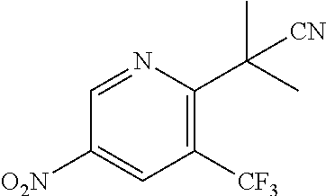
[O2N]C1=CC([CF3])=C(C(C)([CN])C)N=C1
